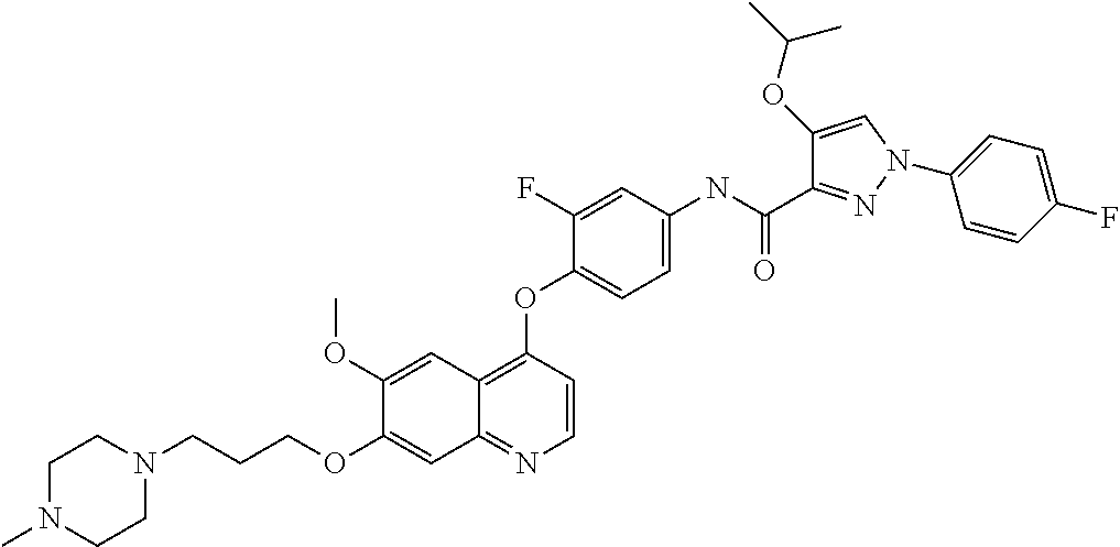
C1(OC)=CC2=C(OC3=CC=C(NC(C4=NN(C5=CC=C(F)C=C5)C=C4OC(C)C)=O)C=C3F)C=CN=C2C=C1OCCCN1CCN(C)CC1
